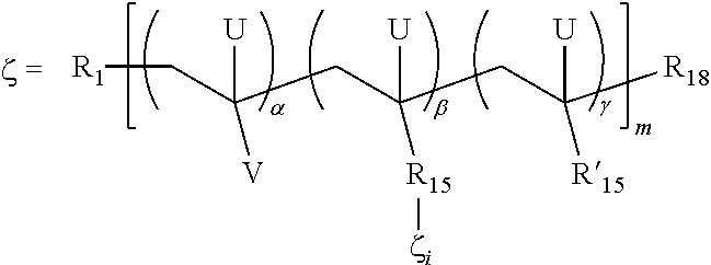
[R1]CC(CC(CC([R18])([U])[R15])([U])[R15][zi])([U])[V]
